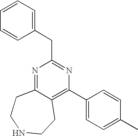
N1=C2C(=C(C3=CC=C(C)C=C3)N=C1CC1=CC=CC=C1)CCNCC2
